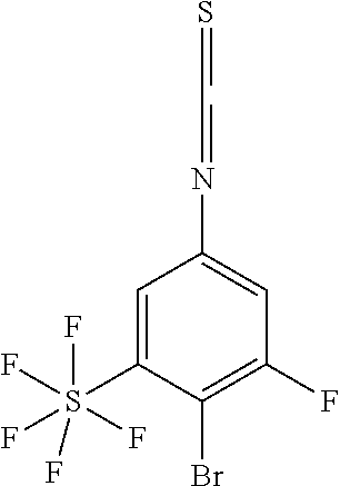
C1=C(S(F)(F)(F)(F)F)C(Br)=C(F)C=C1N=CC=S
